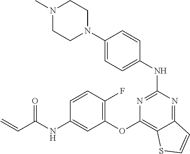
N1(C)CCN(C2=CC=C(NC3=NC(OC4=C(F)C=CC(NC(C=C)=O)=C4)=C4C(=N3)C=CS4)C=C2)CC1
